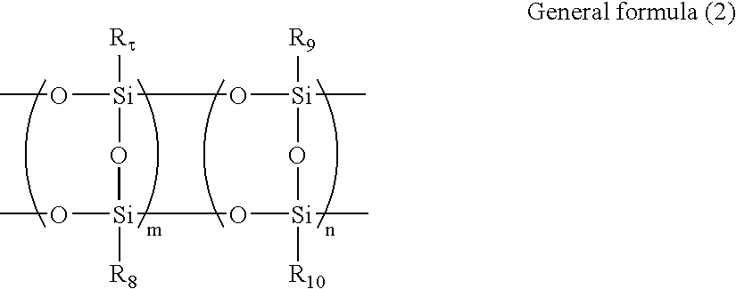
CO[Si]1([Rt])O[Si](C)([R9])O[Si](C)([R10])O[Si](OC)([R8])O1
